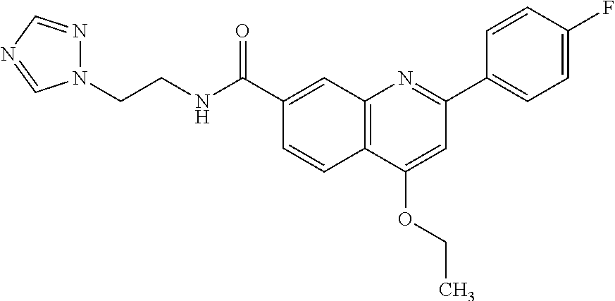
C1(C(NCCN2N=CN=C2)=O)=CC2=C(C=C1)C(OCC)=CC(C1=CC=C(F)C=C1)=N2
